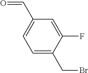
C1(C=O)=CC=C(CBr)C(F)=C1
